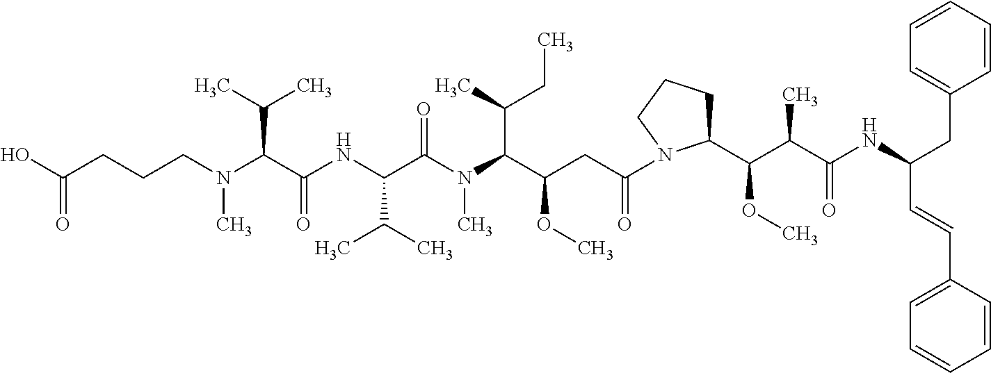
C(CCCN(C(C(NC(C(N(C(C(CC(=O)N1C(C(C(C(NC(C=CC2=CC=CC=C2)CC2=CC=CC=C2)=O)C)OC)CCC1)OC)C(C)CC)C)=O)C(C)C)=O)C(C)C)C)(O)=O
